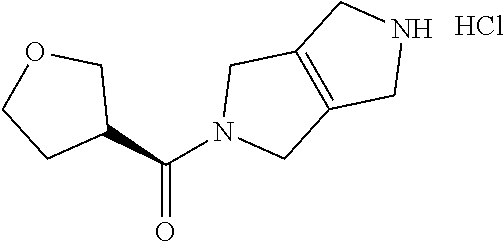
C(=O)(C1COCC1)N1CC2=C(C1)CNC2.Cl
